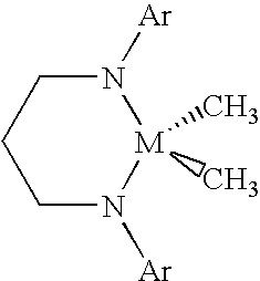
N1([Ar])CCCN([Ar])[M]1(C)C
